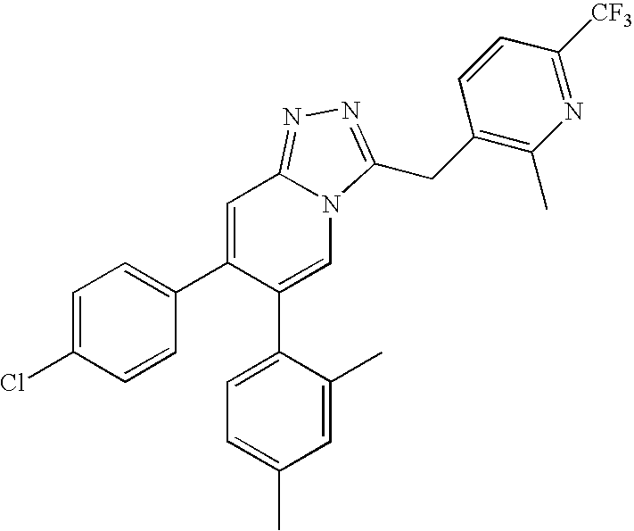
C1=C(Cl)C=CC(C2=CC3=NN=C(CC4=C(C)N=C([CF3])C=C4)N3C=C2C2=CC=C(C)C=C2C)=C1
